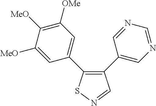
C1([MeO])=CC(C2=C(C3=CN=CN=C3)C=NS2)=CC([OMe])=C1[MeO]
